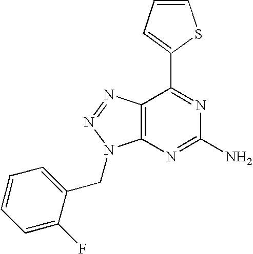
C1=CC=C(C2=NC(N)=NC3=C2N=NN3CC2=CC=CC=C2F)S1
